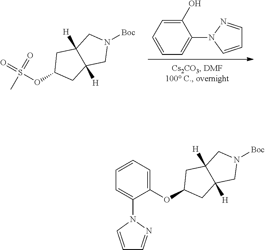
C1(O)=CC=CC=C1N1C=CC=N1.N1([Boc])CC2([H])C([H])(C1)CC(OS(=O)(=O)C)C2.N1([Boc])CC2([H])C([H])(C1)CC(OC1=CC=CC=C1N1C=CC=N1)C2
